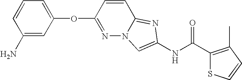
O(C1=NN2C(=NC(NC(=O)C3=C(C)C=CS3)=C2)C=C1)C1=CC=CC(N)=C1
